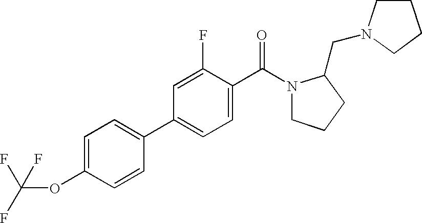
C1=C(OC(F)(F)F)C=CC(C2=CC=C(C(N3CCCC3CN3CCCC3)=O)C(F)=C2)=C1
